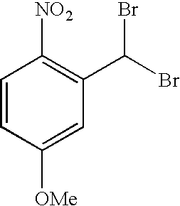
C1=CC([OMe])=CC(C(Br)Br)=C1[NO2]
